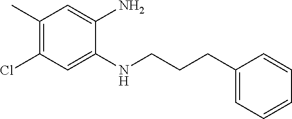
C1(C)=C(Cl)C=C(NCCCC2=CC=CC=C2)C(N)=C1
